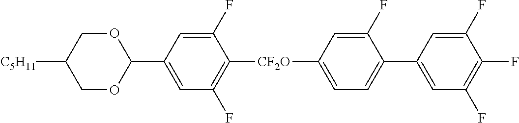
C1(F)=CC(C2OCC([C5H11])CO2)=CC(F)=C1[CF2O]C1=CC=C(C2=CC(F)=C(F)C(F)=C2)C(F)=C1
